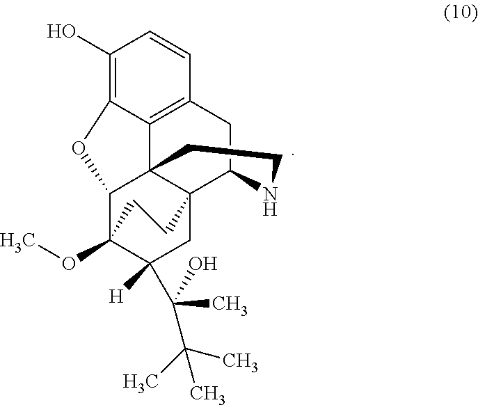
C1(O)=C2C3=C(C=C1)CC1C45C3(CCN1)C(C(OC)(C([H])(C(C(C)(C)C)(O)C)C4)CC5)O2
